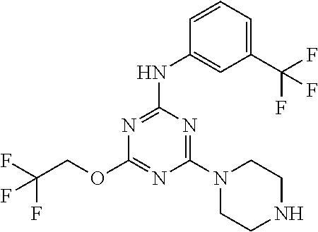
FC(COC1=NC(N2CCNCC2)=NC(NC2=CC(C(F)(F)F)=CC=C2)=N1)(F)F
